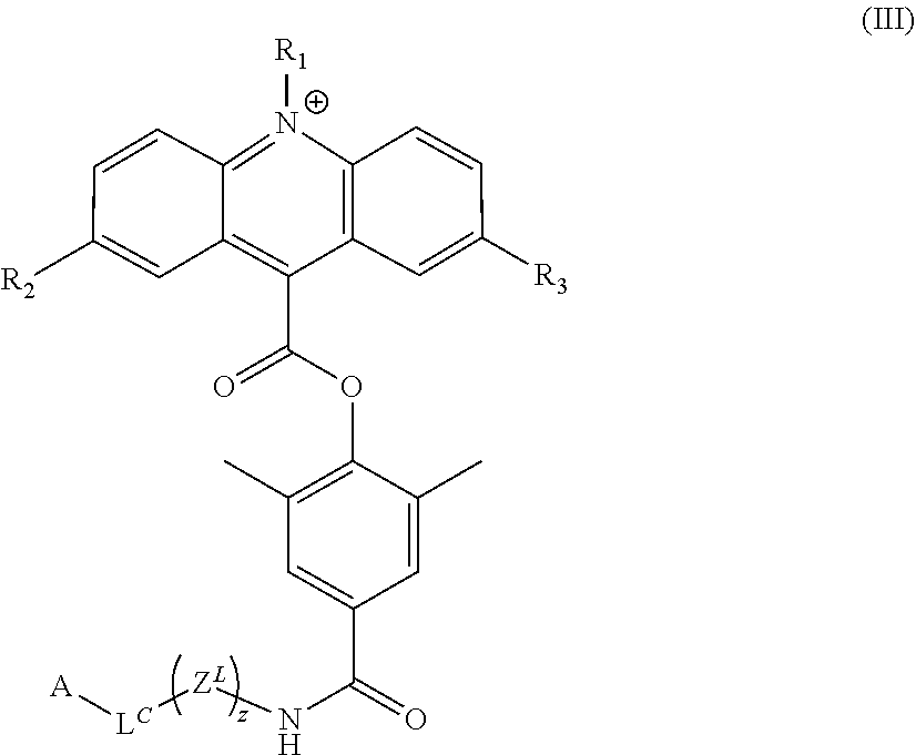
[N+]1([R1])=C2C(=C(C(=O)OC3=C(C)C=C(C(N[ZL][LC][A])=O)C=C3C)C3=C1C=CC([R3])=C3)C=C([R2])C=C2
